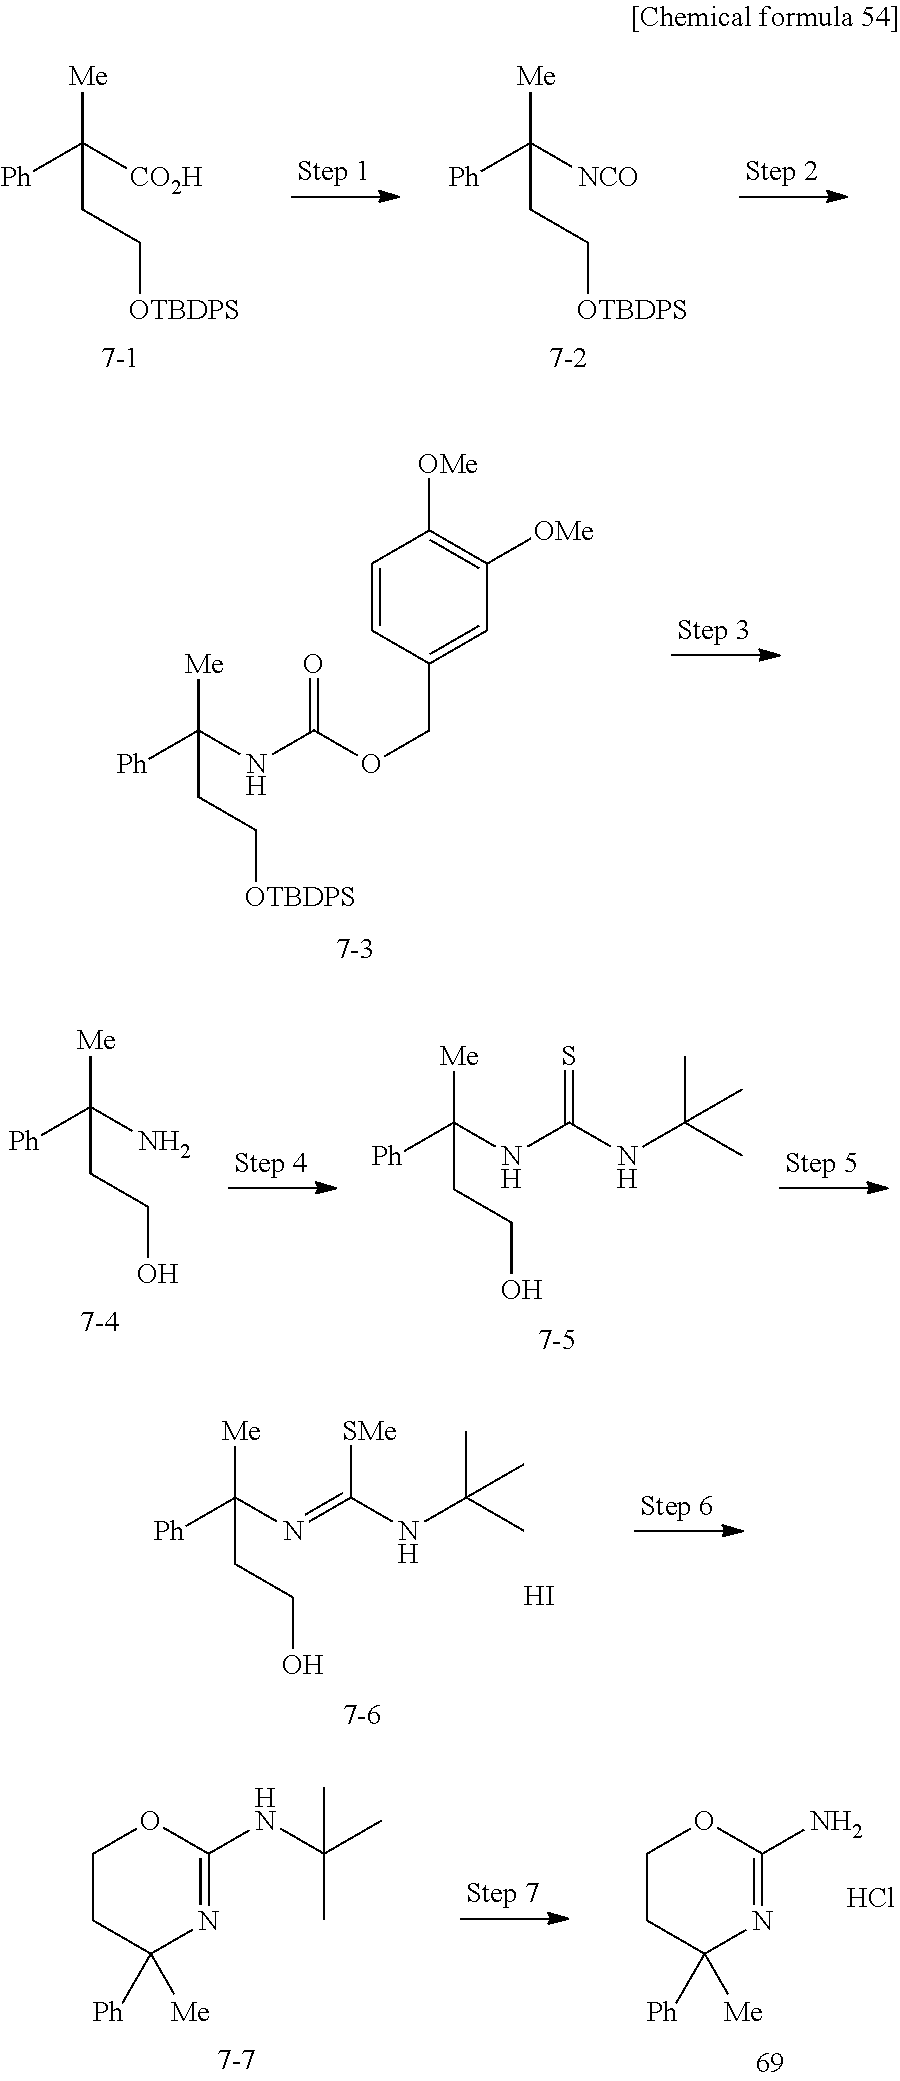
[Ph]C([CO2H])([Me])CC[OTBDPS].[Ph]C([NCO])([Me])CC[OTBDPS].[Ph]C(NC(OCC1=CC([OMe])=C([OMe])C=C1)=O)([Me])CC[OTBDPS].[Ph]C(NC(NC(C)(C)C)=S)([Me])CCO.[Ph]C(N)([Me])CCO.[Ph]C(N=C(NC(C)(C)C)[SMe])([Me])CCO.I.C1CC([Me])([Ph])N=C(NC(C)(C)C)O1.C1CC([Me])([Ph])N=C(N)O1.Cl
